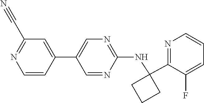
C1(C#N)=NC=CC(C2=CN=C(NC3(C4=NC=CC=C4F)CCC3)N=C2)=C1
